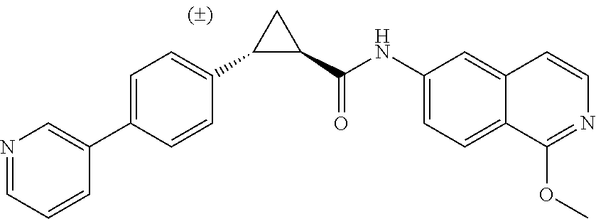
C1=C(C2=CN=CC=C2)C=CC(C2C(C(NC3=CC=C4C(OC)=NC=CC4=C3)=O)C2)=C1
